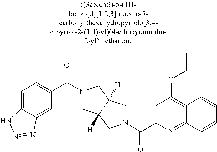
C(C1=CC(OCC)=C2C(=N1)C=CC=C2)(=O)N1CC2([H])CN(C(=O)C3=CC=C4C(=C3)N=NN4)CC2([H])C1
